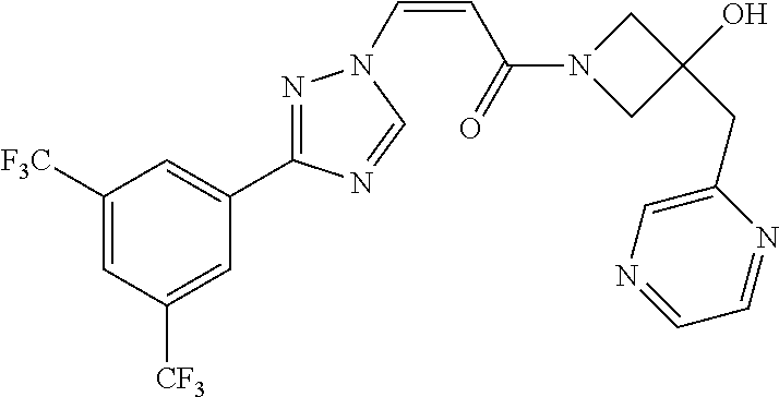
C1([F3C])=CC([CF3])=CC(C2=NN(C=CC(N3CC(O)(CC4=CN=CC=N4)C3)=O)C=N2)=C1
